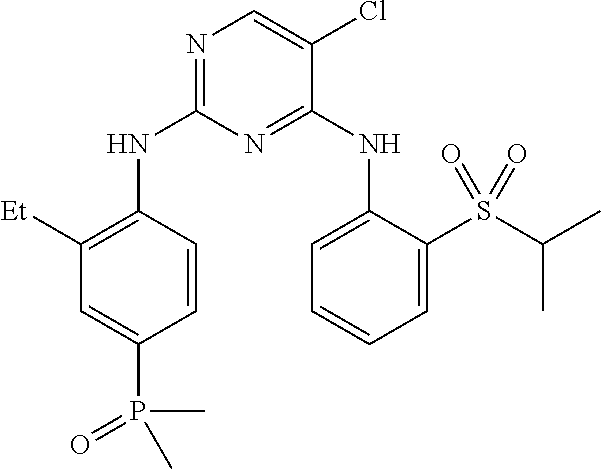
N1=C(NC2=C([Et])C=C(P(=O)(C)C)C=C2)N=C(NC2=CC=CC=C2S(C(C)C)(=O)=O)C(Cl)=C1
